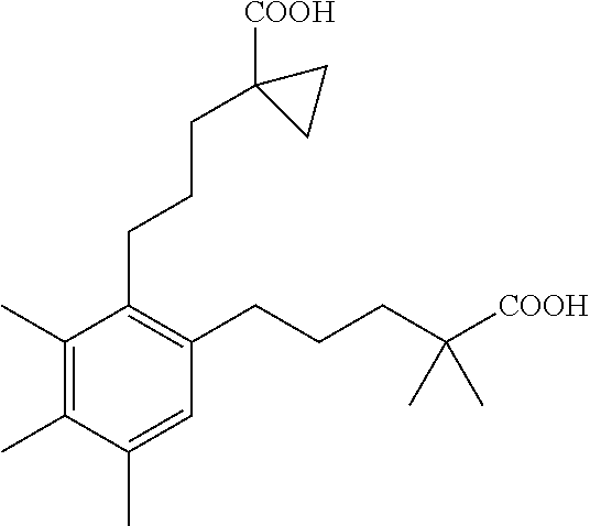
C1(C)=C(C)C(CCCC2([COOH])CC2)=C(CCCC(C)(C)[COOH])C=C1C
